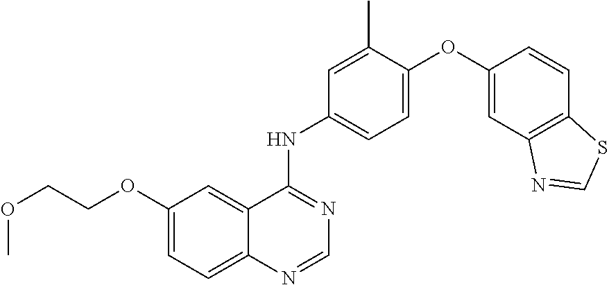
C1=C(OC2=CC3=C(C=C2)SC=N3)C(C)=CC(NC2=NC=NC3=CC=C(OCCOC)C=C23)=C1
